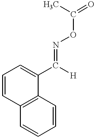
C12=C(C(C([H])=NOC(=O)C)=CC=C1)C=CC=C2
